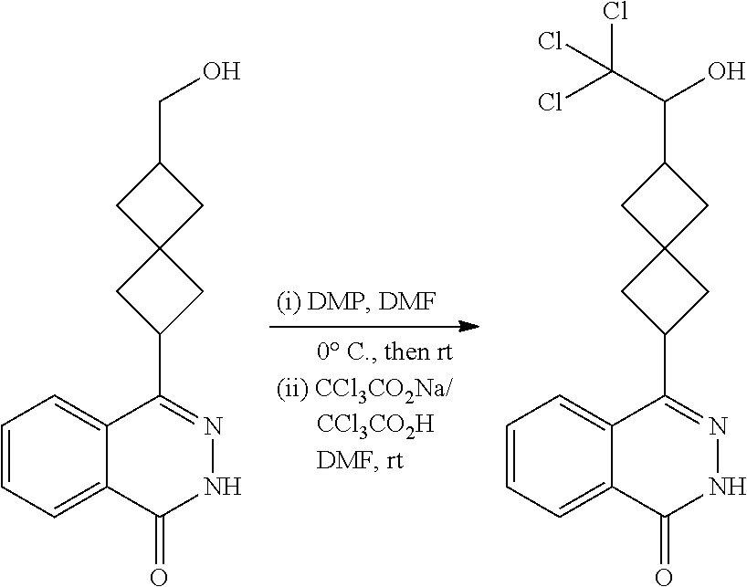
C1=CC=C2C(=C1)C(C1CC3(C1)CC(CO)C3)=NNC2=O.C1=CC=C2C(=C1)C(C1CC3(C1)CC(C(O)C(Cl)(Cl)Cl)C3)=NNC2=O
